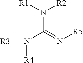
N([R2])([R1])C(=N[R5])N([R3])[R4]
